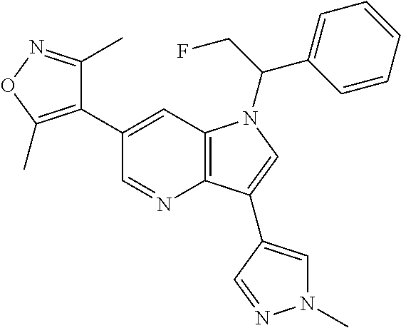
C1(C2=CC3=C(N=C2)C(C2=CN(C)N=C2)=CN3C(C2=CC=CC=C2)CF)=C(C)ON=C1C
